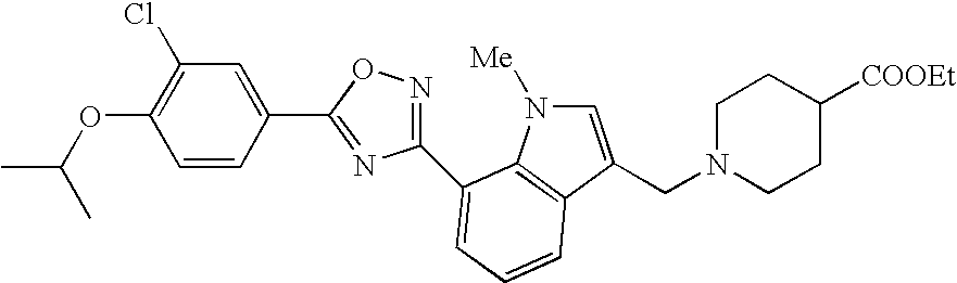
C1(C2=NC(C3=CC=CC4=C3N([Me])C=C4CN3CCC([COOEt])CC3)=NO2)=CC(Cl)=C(OC(C)C)C=C1
